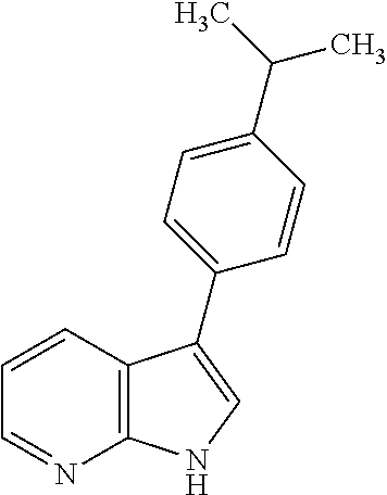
C12=C(C=CC=N1)C(C1=CC=C(C(C)C)C=C1)=CN2
